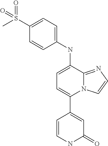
C1=CNC(=O)C=C1C1=CC=C(NC2=CC=C(S(=O)(C)=O)C=C2)C2=NC=CN12
